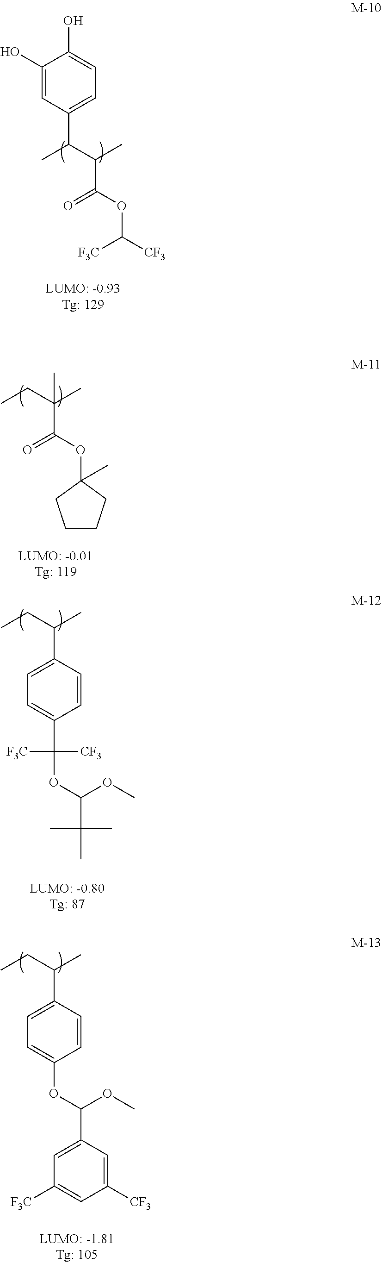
CC(C(C)C(=O)OC([F3C])[CF3])C1=CC=C(O)C(O)=C1.CCC(C)(C(=O)OC1(C)CCCC1)C.CCC(C)C1=CC=C(C([F3C])([CF3])OC(OC)C(C)(C)C)C=C1.CCC(C)C1=CC=C(OC(OC)C2=CC([F3C])=CC([CF3])=C2)C=C1
